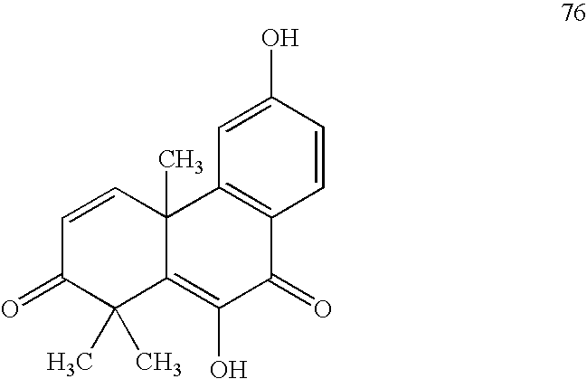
C1=CC2(C)C(=C(O)C(=O)C3=C2C=C(O)C=C3)C(C)(C)C1=O
